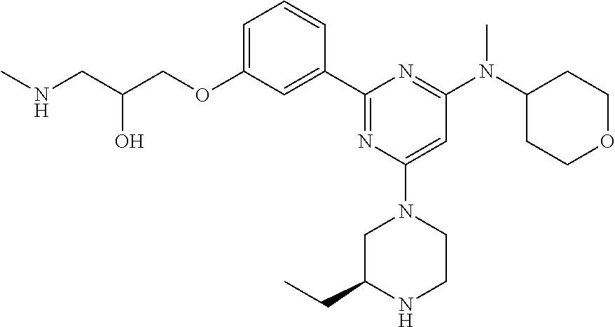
C1=C(OCC(CNC)O)C=C(C2=NC(N3CC(CC)NCC3)=CC(N(C3CCOCC3)C)=N2)C=C1
